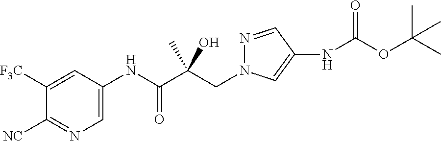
C(C(C(NC1=CN=C([NC])C([F3C])=C1)=O)(O)C)N1N=CC(NC(OC(C)(C)C)=O)=C1
